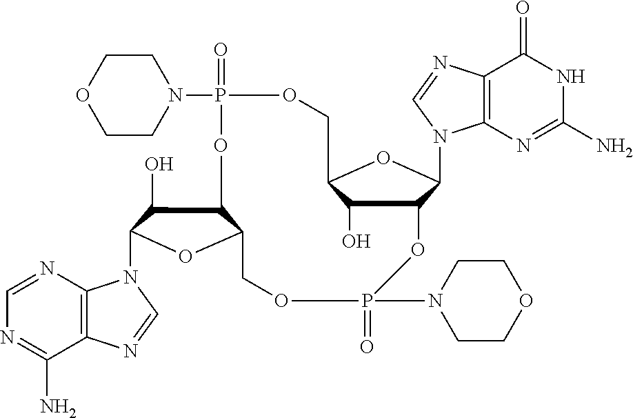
C12=C(N=CN=C1N)N(C1C(O)C3C(O1)COP(=O)(N1CCOCC1)OC1C(O)C(COP(=O)(N4CCOCC4)O3)OC1N1C3=C(N=C1)C(=O)NC(N)=N3)C=N2
